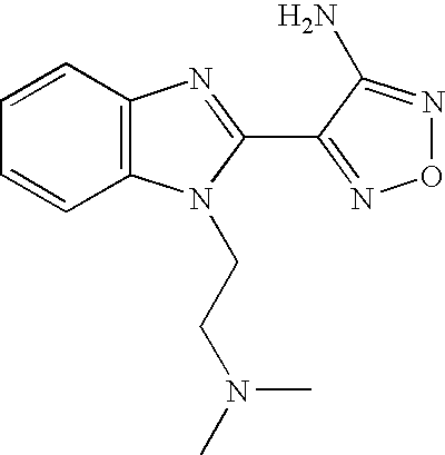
C1=CC2=C(C=C1)N(CCN(C)C)C(C1=NON=C1N)=N2
